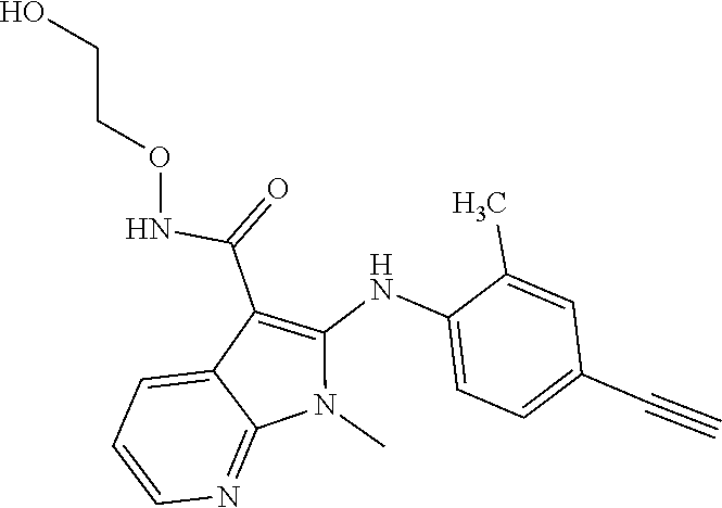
N(C(C1=C(NC2=CC=C(C#C)C=C2C)N(C)C2=NC=CC=C12)=O)OCCO
